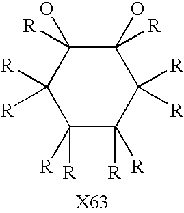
C1([R])([R])C([R])([R])C(O)([R])C(O)([R])C([R])([R])C1([R])[R]
